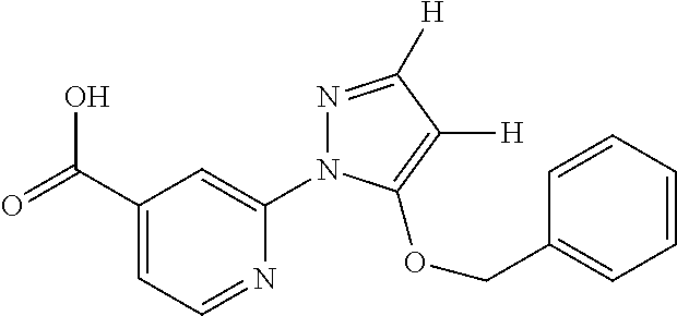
C1(C(=O)O)=CC=NC(N2N=C([H])C([H])=C2OCC2=CC=CC=C2)=C1
